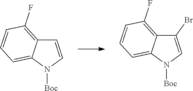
C1(Br)=CN([Boc])C2=CC=CC(F)=C12.C1=CN([Boc])C2=CC=CC(F)=C12
